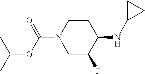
C(OC(=O)N1CC(F)C(NC2CC2)CC1)(C)C
